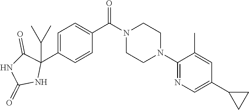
C1(N2CCN(C(C3=CC=C(C4(C(C)C)C(=O)NC(=O)N4)C=C3)=O)CC2)=NC=C(C2CC2)C=C1C
